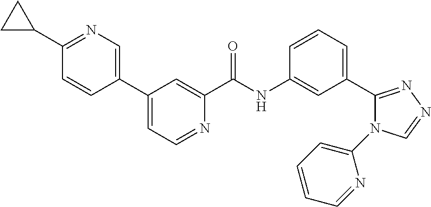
C1(C2=CC=NC(C(NC3=CC(C4=NN=CN4C4=CC=CC=N4)=CC=C3)=O)=C2)=CN=C(C2CC2)C=C1
